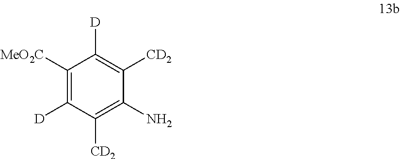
C1([MeO2C])=C([D])C([CD2])=C(N)C([CD2])=C1[D]
